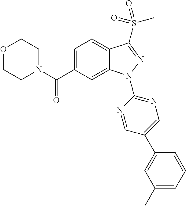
O1CCN(C(C2=CC=C3C(=C2)N(C2=NC=C(C4=CC(C)=CC=C4)C=N2)N=C3S(C)(=O)=O)=O)CC1
